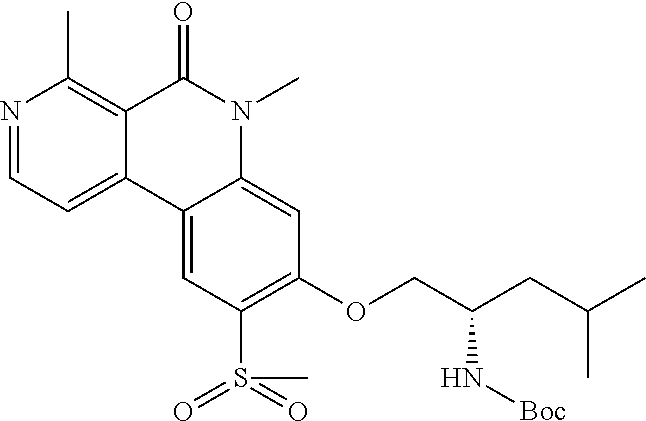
N1=CC=C2C(=C1C)C(=O)N(C)C1=CC(OCC(CC(C)C)N[Boc])=C(S(=O)(=O)C)C=C21
